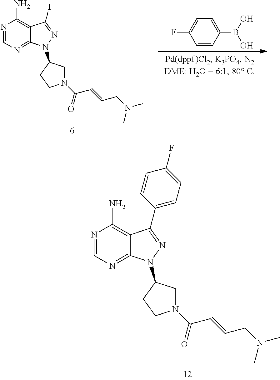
N1=CN=C2C(=C1N)C(I)=NN2C1CN(C(=O)C=CCN(C)C)CC1.C1=CC(B(O)O)=CC=C1F.N1=CN=C2C(=C1N)C(C1=CC=C(F)C=C1)=NN2C1CN(C(=O)C=CCN(C)C)CC1
